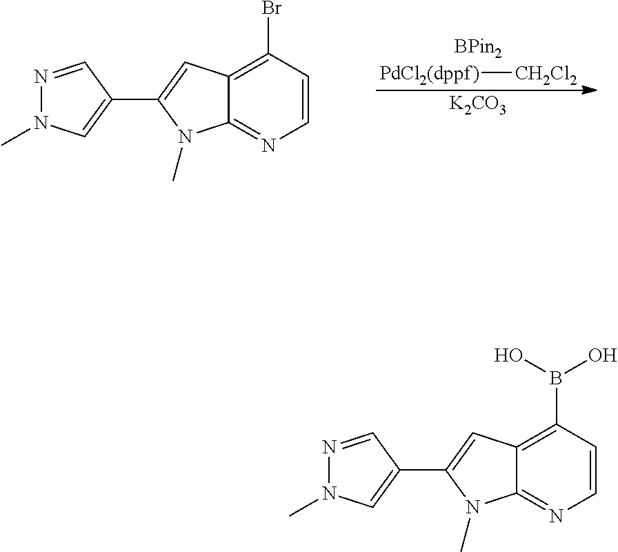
[PdCl2(dppf)][CH2Cl2].[K2CO3].C1=CC(Br)=C2C(=N1)N(C)C(C1=CN(C)N=C1)=C2.C1=CC(B(O)O)=C2C(=N1)N(C)C(C1=CN(C)N=C1)=C2
